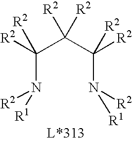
C(N([R2])[R1])(C(C(N([R2])[R1])([R2])[R2])([R2])[R2])([R2])[R2]
